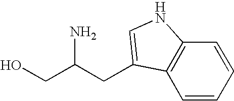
OCC(CC1=CNC2=C1C=CC=C2)N
